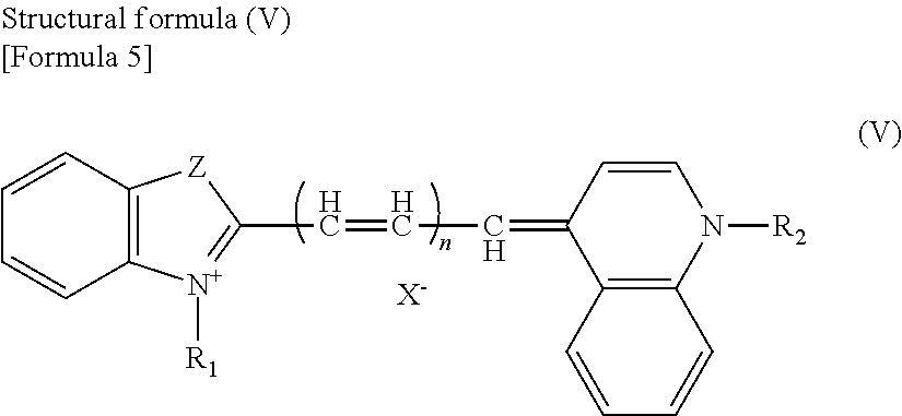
C1=CC2=C(C=C1)[N+]([R1])=C(C=CC=C1C3=C(N([R2])C=C1)C=CC=C3)[Z]2.[X-]
